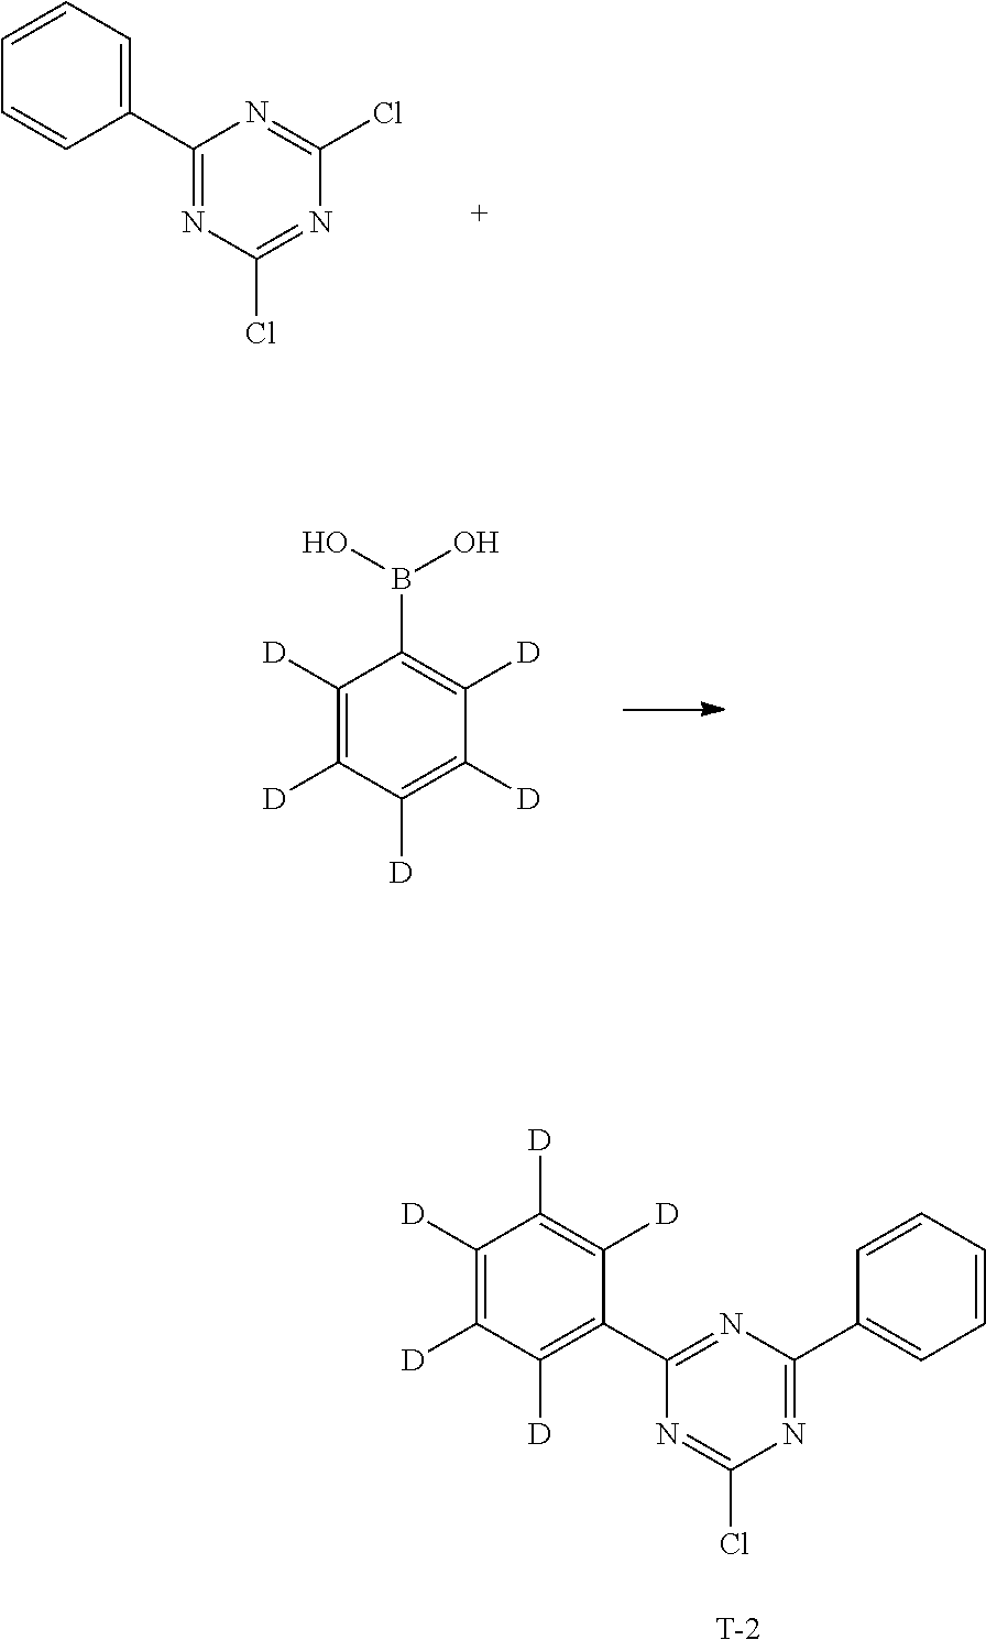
C1([D])=C([D])C([D])=C(C2=NC(C3=CC=CC=C3)=NC(Cl)=N2)C([D])=C1[D].[T].C1(C2=CC=CC=C2)=NC(Cl)=NC(Cl)=N1.C1([D])=C([D])C([D])=C([D])C([D])=C1B(O)O
